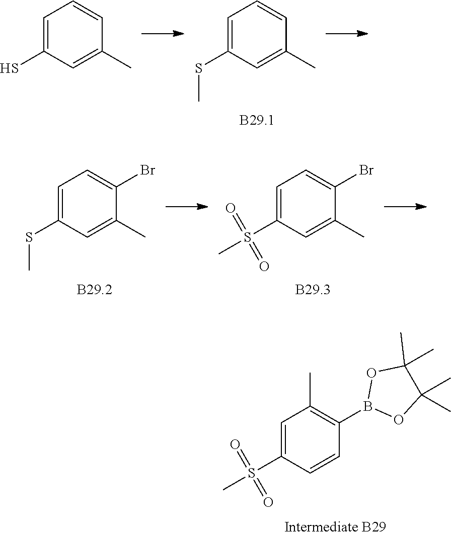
C1=C(S)C=C(C)C=C1.C1=C(SC)C=C(C)C=C1.C1=C(SC)C=C(C)C(Br)=C1.C1=C(S(C)(=O)=O)C=C(C)C(Br)=C1.C1=C(S(C)(=O)=O)C=CC(B2OC(C)(C)C(C)(C)O2)=C1C
